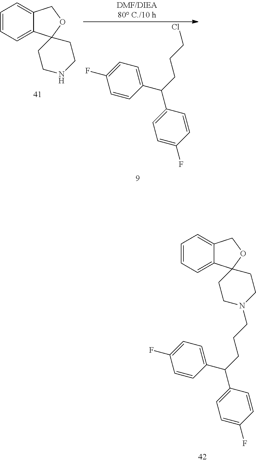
C1=CC(C(C2=CC=C(F)C=C2)CCCN2CCC3(C4=CC=CC=C4CO3)CC2)=CC=C1F.C1=CC=C2C(=C1)COC21CCNCC1.C1=CC(C(C2=CC=C(F)C=C2)CCCCl)=CC=C1F
